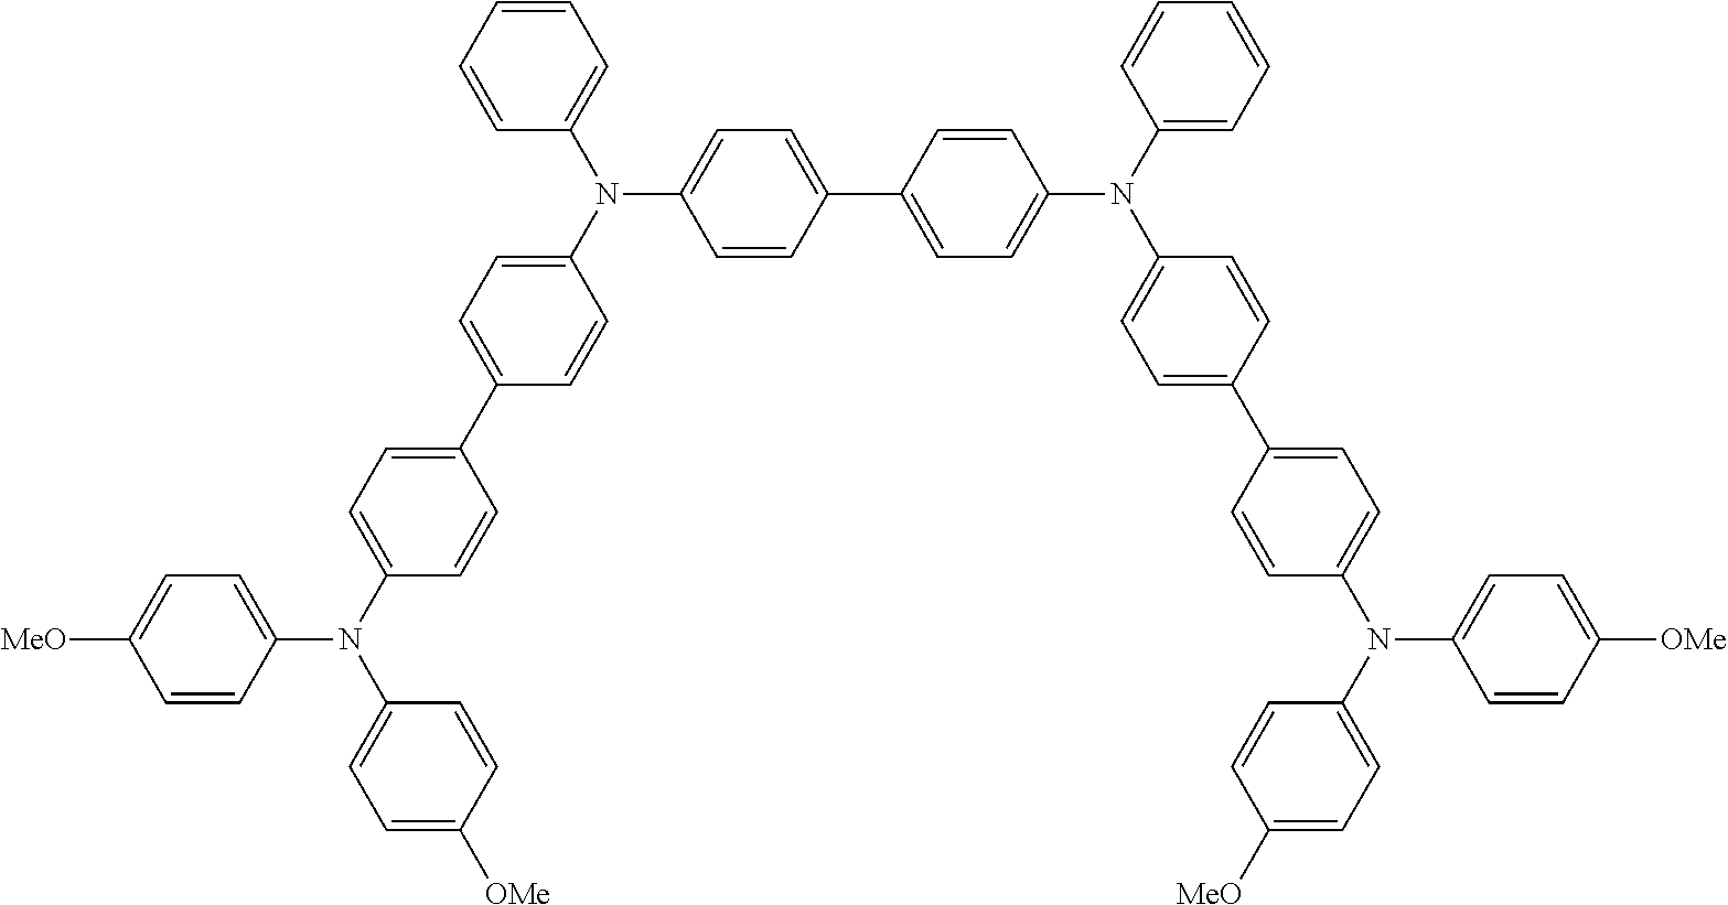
C1=CC=CC(N(C2=CC=C(C3=CC=C(N(C4=CC=C([OMe])C=C4)C4=CC=C([MeO])C=C4)C=C3)C=C2)C2=CC=C(C3=CC=C(N(C4=CC=CC=C4)C4=CC=C(C5=CC=C(N(C6=CC=C([MeO])C=C6)C6=CC=C([OMe])C=C6)C=C5)C=C4)C=C3)C=C2)=C1
